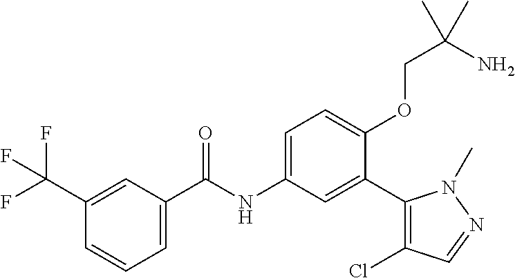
C1(C(F)(F)F)=CC(C(=O)NC2=CC=C(OCC(N)(C)C)C(C3=C(Cl)C=NN3C)=C2)=CC=C1
